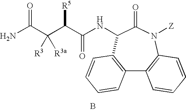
NC(C(C(C(NC1C(=O)N([Z])C2=C(C3=C1C=CC=C3)C=CC=C2)=O)[R5])([R3])[R3a])=O.B
